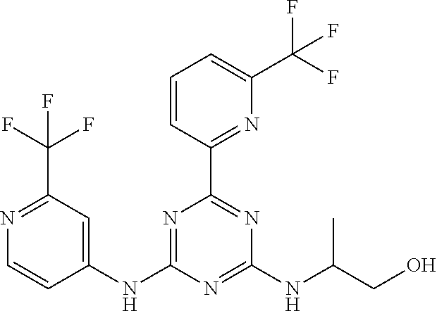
C1=CC(C2=NC(NC(CO)C)=NC(NC3=CC(C(F)(F)F)=NC=C3)=N2)=NC(C(F)(F)F)=C1
